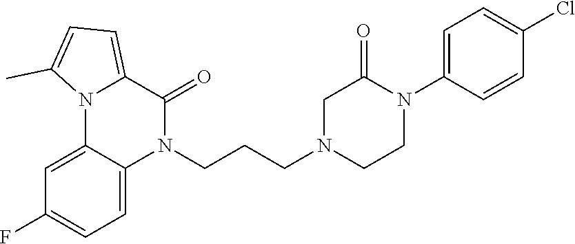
C1(F)=CC=C2C(=C1)N1C(=CC=C1C)C(=O)N2CCCN1CCN(C2=CC=C(Cl)C=C2)C(=O)C1
